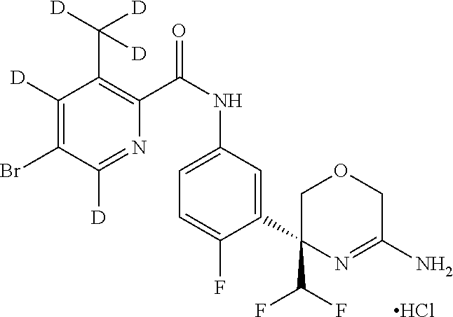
C1([D])=C(Br)C([D])=NC(C(NC2=CC=C(F)C(C3(C(F)F)COCC(N)=N3)=C2)=O)=C1C([D])([D])[D].Cl
